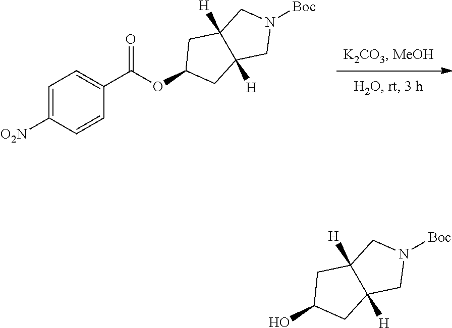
N1([Boc])CC2([H])C([H])(C1)CC(OC(C1=CC=C([O2N])C=C1)=O)C2.N1([Boc])CC2([H])C([H])(C1)CC(O)C2
